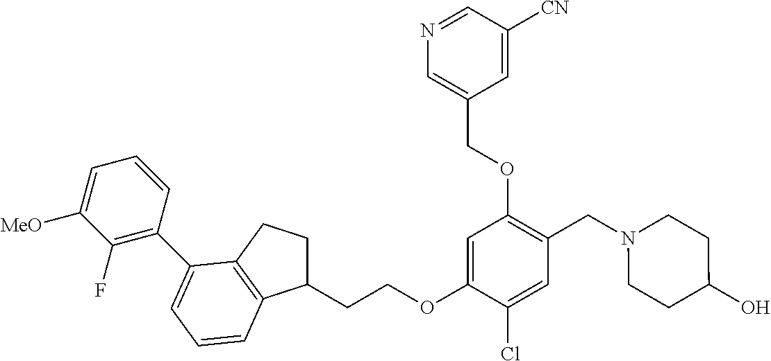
C1=C(OCCC2CCC3=C2C=CC=C3C2=C(F)C([MeO])=CC=C2)C(Cl)=CC(CN2CCC(O)CC2)=C1OCC1=CN=CC([CN])=C1
